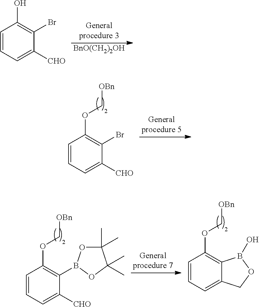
[BnO(CH2)2OH].C1=CC=C([CHO])C(Br)=C1O.C1=CC=C([CHO])C(Br)=C1OC[OBn].C1=CC=C2C(=C1OC[OBn])B(O)OC2.C1=CC=C([CHO])C(B2OC(C)(C)C(C)(C)O2)=C1OC[OBn]
